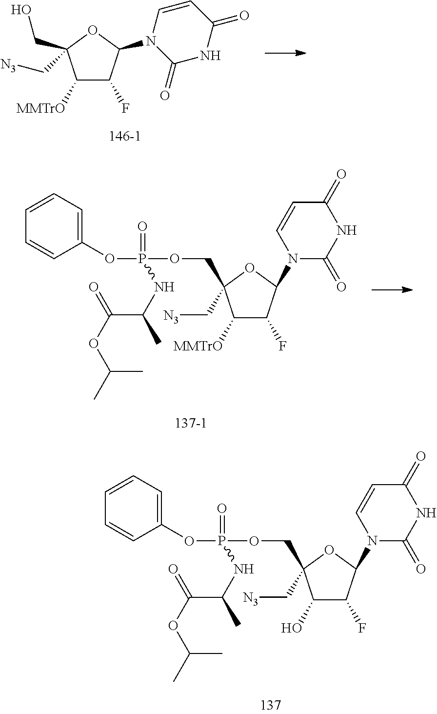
C1([MMTrO])C(F)C(N2C(=O)NC(=O)C=C2)OC1(CO)C[N3].C1(OP(=O)(NC(C(=O)OC(C)C)C)OCC2(C[N3])C([MMTrO])C(F)C(N3C(=O)NC(=O)C=C3)O2)=CC=CC=C1.C1(OP(=O)(NC(C(=O)OC(C)C)C)OCC2(C[N3])C(O)C(F)C(N3C(=O)NC(=O)C=C3)O2)=CC=CC=C1
